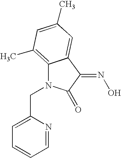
C(N1C2=C(C)C=C(C)C=C2C(=NO)C1=O)C1=CC=CC=N1
